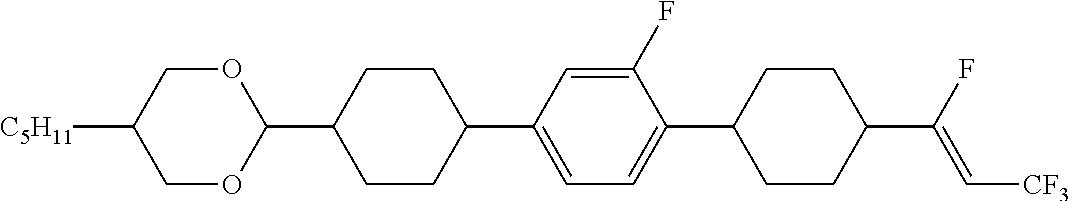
C1OC(C2CCC(C3=CC=C(C4CCC(C(F)=C[CF3])CC4)C(F)=C3)CC2)OCC1[C5H11]
